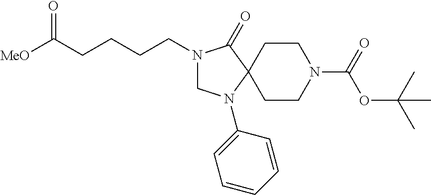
C(CCCN1CN(C2=CC=CC=C2)C2(C1=O)CCN(C(OC(C)(C)C)=O)CC2)C([MeO])=O
